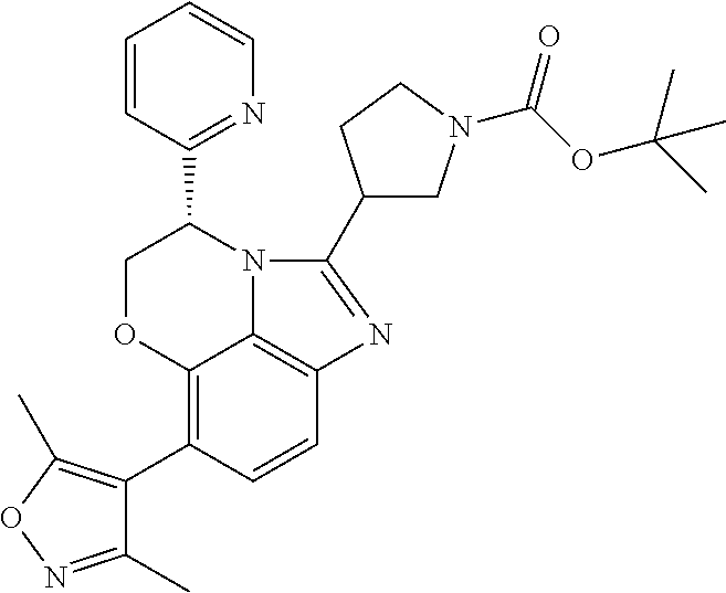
C12=C(C3=C(C)ON=C3C)C=CC3=C1N(C(C1=NC=CC=C1)CO2)C(C1CN(C(OC(C)(C)C)=O)CC1)=N3
